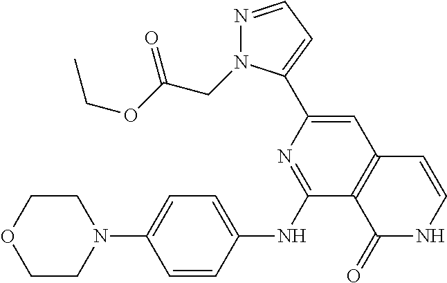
C1COCCN1C1=CC=C(NC2=NC(C3=CC=NN3CC(OCC)=O)=CC3=C2C(=O)NC=C3)C=C1
